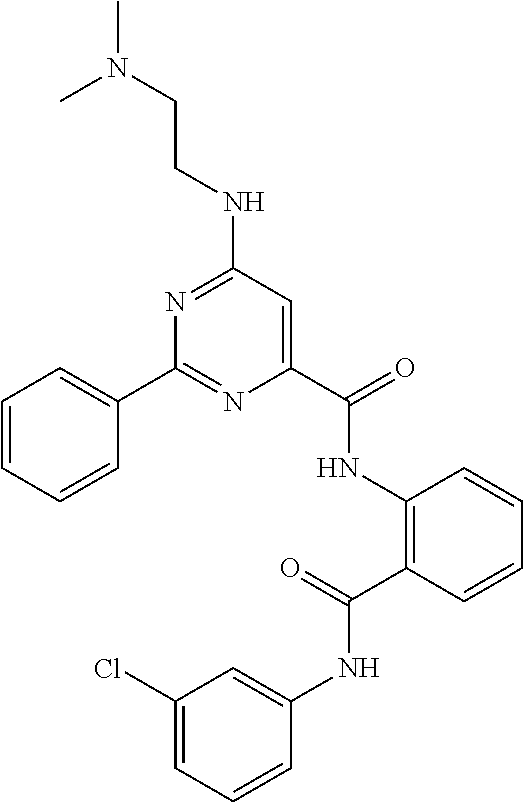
C1=CC=CC(C2=NC(C(NC3=C(C(NC4=CC(Cl)=CC=C4)=O)C=CC=C3)=O)=CC(NCCN(C)C)=N2)=C1
